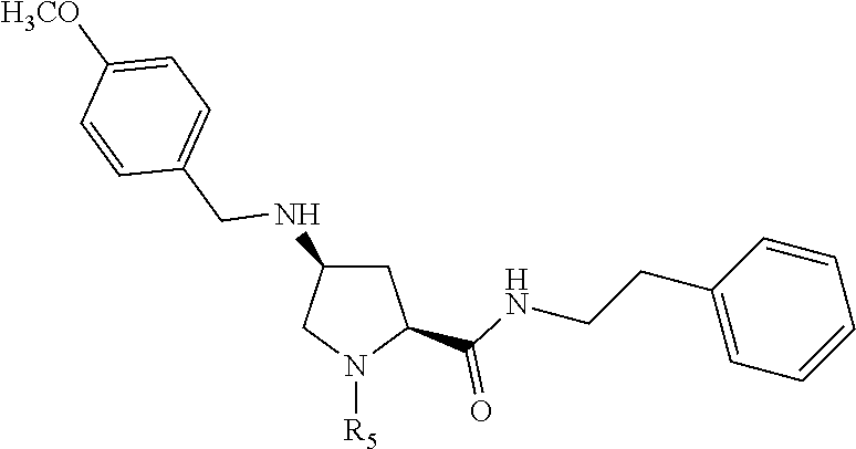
C1C(NCC2=CC=C([H3CO])C=C2)CN([R5])C1C(NCCC1=CC=CC=C1)=O
